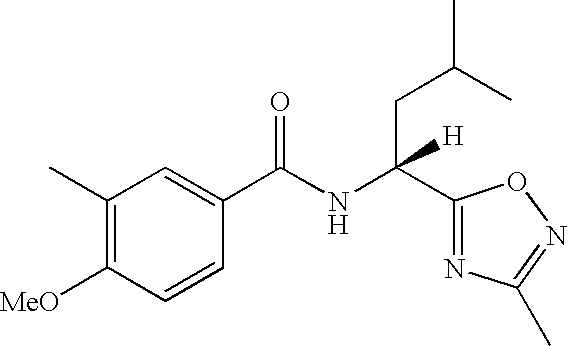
C1(C)=C([MeO])C=CC(C(NC(C2=NC(C)=NO2)(CC(C)C)[H])=O)=C1
